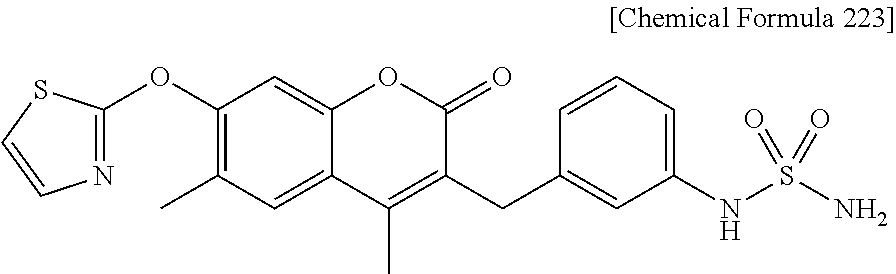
N1=C(OC2=C(C)C=C3C(=C2)OC(=O)C(CC2=CC(NS(N)(=O)=O)=CC=C2)=C3C)SC=C1
